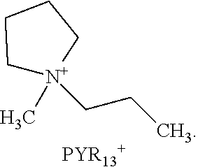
CCC[N+]1(C)CCCC1
